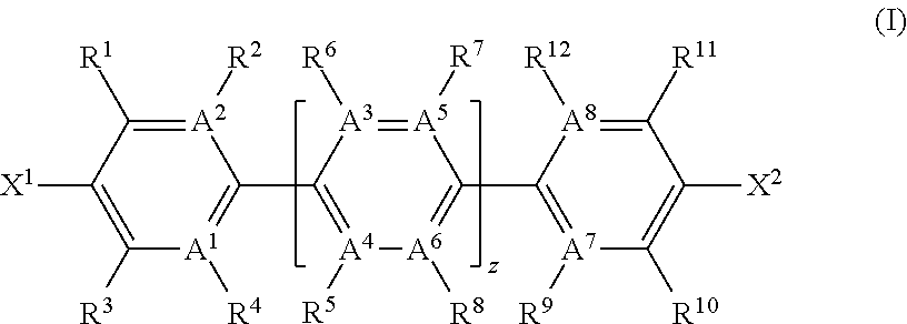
C1([X1])=C([R3])[A1]([R4])=C(C2=[A4]([R5])[A6]([R8])=C(C3=[A7]([R9])C([R10])=C([X2])C([R11])=[A8]3[R12])[A5]([R7])=[A3]2[R6])[A2]([R2])=C1[R1]
